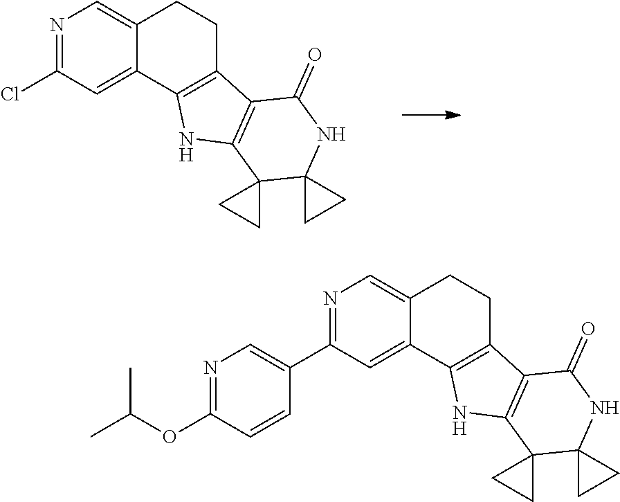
N1=C(Cl)C=C2C(=C1)CCC1=C2NC2=C1C(=O)NC1(C23CC3)CC1.N1=C(C2=CN=C(OC(C)C)C=C2)C=C2C(=C1)CCC1=C2NC2=C1C(=O)NC1(C23CC3)CC1
